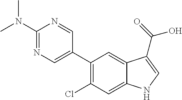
C1(C2=CN=C(N(C)C)N=C2)=C(Cl)C=C2C(=C1)C(C(O)=O)=CN2
